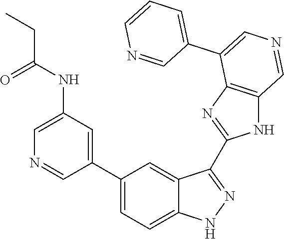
C(NC1=CN=CC(C2=CC=C3C(=C2)C(C2=NC4=C(N2)C=NC=C4C2=CC=CN=C2)=NN3)=C1)(CC)=O
